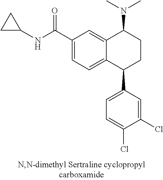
C12=CC(C(NC3CC3)=O)=CC=C1C(C1=CC=C(Cl)C(Cl)=C1)CCC2N(C)C
